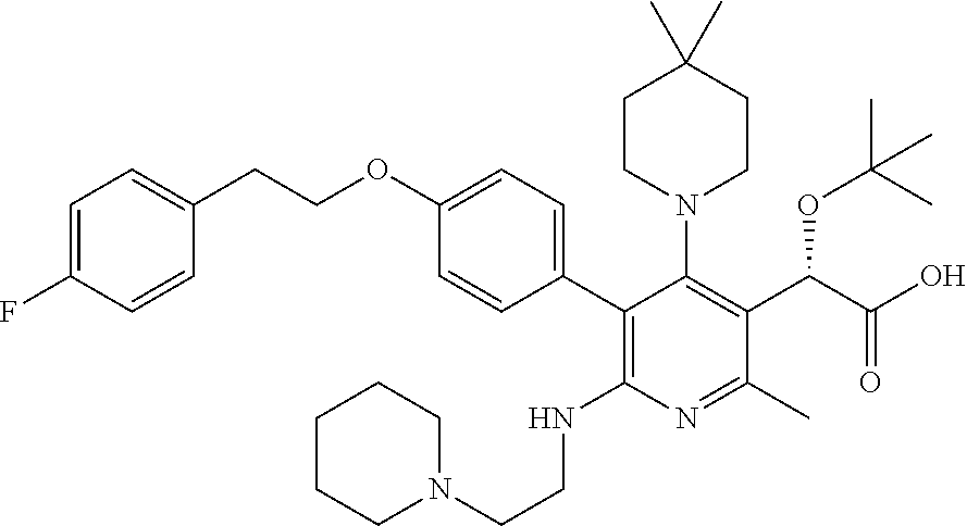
C1=C(F)C=CC(CCOC2=CC=C(C3=C(NCCN4CCCCC4)N=C(C)C(C(OC(C)(C)C)C(O)=O)=C3N3CCC(C)(C)CC3)C=C2)=C1
